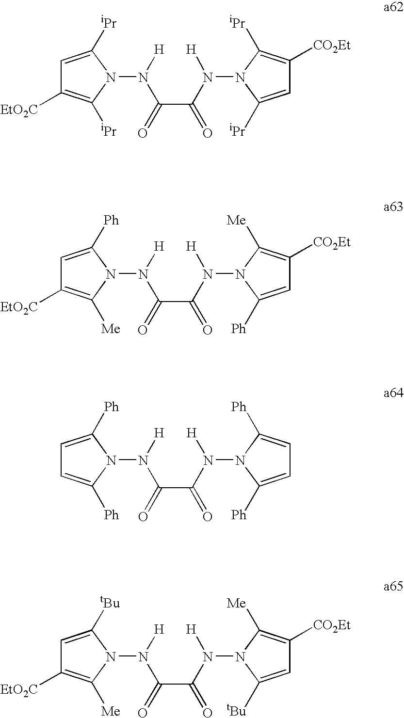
C1=C([iPr])N(N(C(C(=O)N(N2C([iPr])=C([CO2Et])C=C2[iPr])[H])=O)[H])C([iPr])=C1[EtO2C].C1=C([Ph])N(N(C(C(=O)N(N2C([Me])=C([CO2Et])C=C2[Ph])[H])=O)[H])C([Me])=C1[EtO2C].C1=C([Ph])N(N(C(C(=O)N(N2C([Ph])=CC=C2[Ph])[H])=O)[H])C([Ph])=C1.C1=C([tBu])N(N(C(C(=O)N(N2C([Me])=C([CO2Et])C=C2[tBu])[H])=O)[H])C([Me])=C1[EtO2C]
